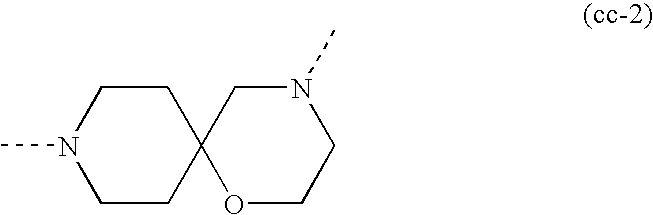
N1(C)CCC2(CC1)OCCN(C)C2
